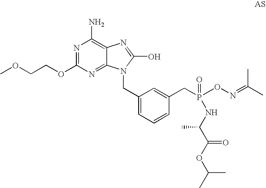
C12=NC(OCCOC)=NC(N)=C1N=C(O)N2CC1=CC=CC(CP(ON=C(C)C)(=O)NC(C(OC(C)C)=O)C)=C1
